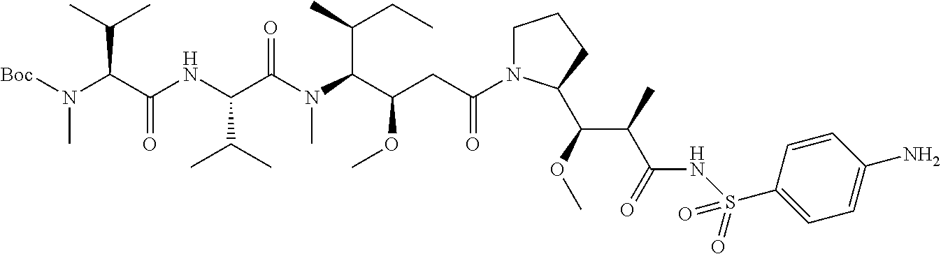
[Boc]N(C(C(=O)NC(C(=O)N(C)C(C(C)CC)C(OC)CC(=O)N1CCCC1C(C(C(=O)NS(C1=CC=C(N)C=C1)(=O)=O)C)OC)C(C)C)C(C)C)C
